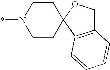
C1CC2(CCN1*)OCC1=C2C=CC=C1
